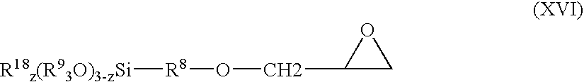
C1(CO[R8][R18z(R93O)3-zSi])CO1
